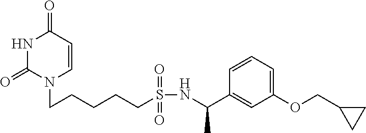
N1C(=O)N(CCCCCS(NC(C2=CC(OCC3CC3)=CC=C2)C)(=O)=O)C=CC1=O
